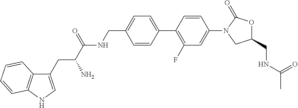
C(C1=CC=C(C2=C(F)C=C(N3CC(CNC(C)=O)OC3=O)C=C2)C=C1)NC(C(N)CC1=CNC2=C1C=CC=C2)=O
